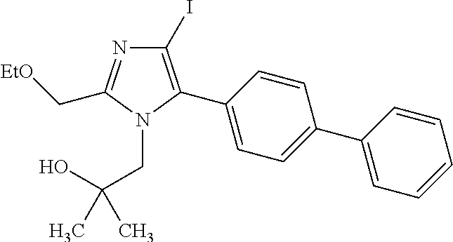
C1(I)=C(C2=CC=C(C3=CC=CC=C3)C=C2)N(CC(O)(C)C)C(C[EtO])=N1
